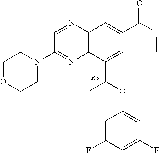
C1OCCN(C2=NC3=C(N=C2)C=C(C(OC)=O)C=C3C(OC2=CC(F)=CC(F)=C2)C)C1
